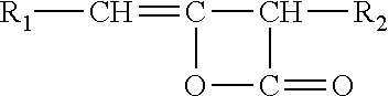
[R1]C=C1OC(=O)C1[R2]
